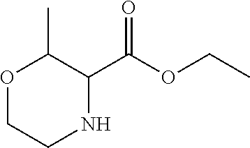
O1CCNC(C(OCC)=O)C1C
